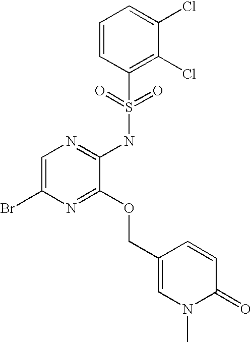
C1=C(Br)N=C(OCC2=CN(C)C(=O)C=C2)C(NS(C2=C(Cl)C(Cl)=CC=C2)(=O)=O)=N1
